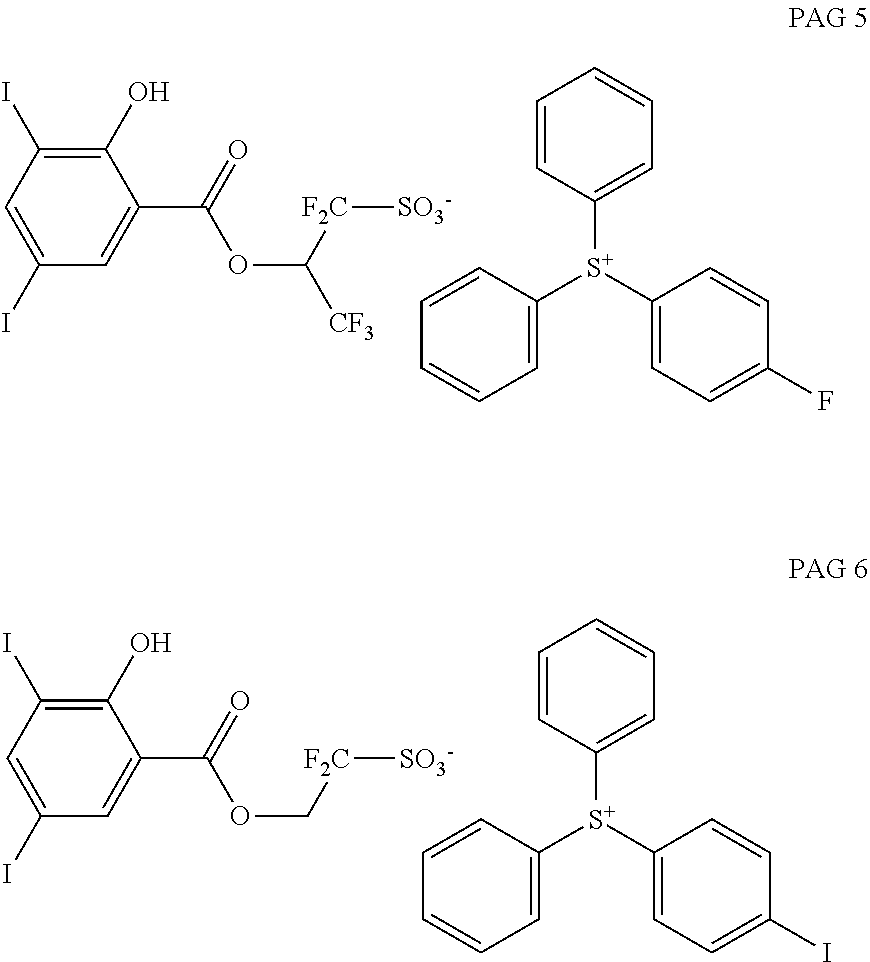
C1=CC([S+](C2=CC=CC=C2)C2=CC=C(F)C=C2)=CC=C1.C1=C(I)C=C(C(OC([F2C][SO3-])[CF3])=O)C(O)=C1I.C1=CC([S+](C2=CC=CC=C2)C2=CC=C(I)C=C2)=CC=C1.C1=C(I)C=C(C(OC[F2C][SO3-])=O)C(O)=C1I
